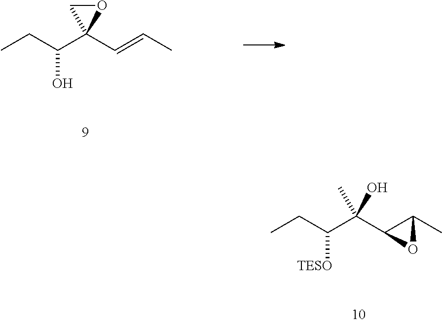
CCC(C1(C=CC)OC1)O.CCC(C(C1C(C)O1)(O)C)[TESO]
